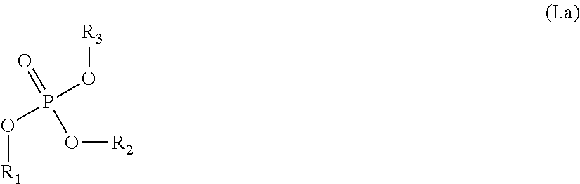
O([R2])P(=O)(O[R3])O[R1]
